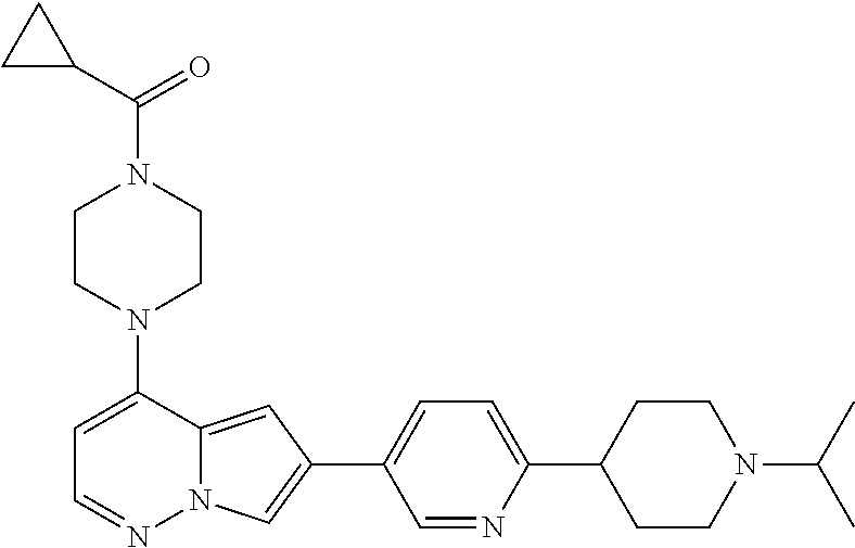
N1(C2=CC=NN3C2=CC(C2=CC=C(C4CCN(C(C)C)CC4)N=C2)=C3)CCN(C(C2CC2)=O)CC1
